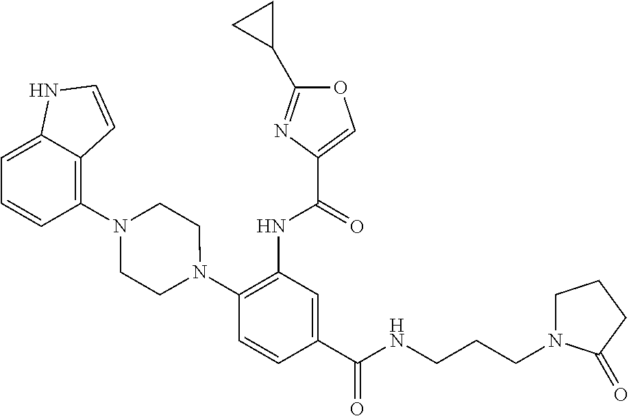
C1(NC(=O)C2=COC(C3CC3)=N2)=C(N2CCN(C3=C4C(=CC=C3)NC=C4)CC2)C=CC(C(=O)NCCCN2CCCC2=O)=C1
